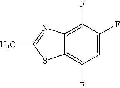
C12=C(F)C(F)=CC(F)=C1SC(C)=N2
